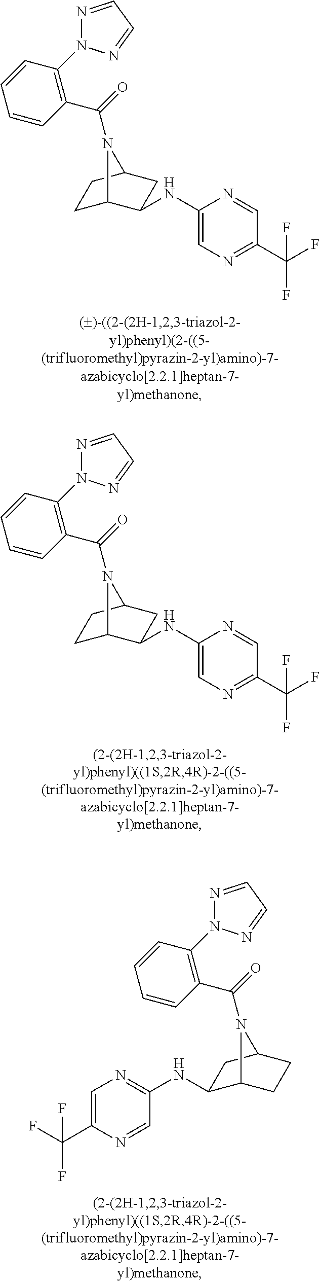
C1(C(F)(F)F)=NC=C(NC2C3CCC(C2)N3C(=O)C2=C(N3N=CC=N3)C=CC=C2)N=C1.C1(C(F)(F)F)=CN=C(NC2C3CCC(C2)N3C(C2=C(N3N=CC=N3)C=CC=C2)=O)C=N1.C1(C(F)(F)F)=NC=C(NC2C3CCC(C2)N3C(=O)C2=C(N3N=CC=N3)C=CC=C2)N=C1
